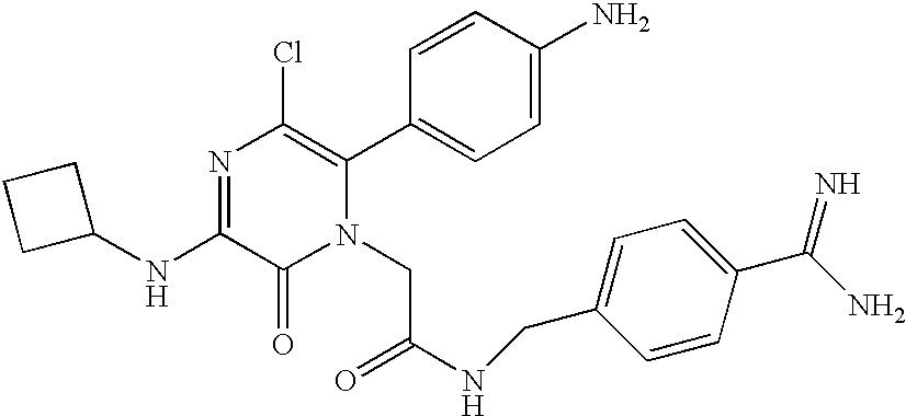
C1(NC2=NC(Cl)=C(C3=CC=C(N)C=C3)N(CC(NCC3=CC=C(C(N)=N)C=C3)=O)C2=O)CCC1
